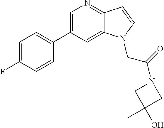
C1=C(C2=CC=C(F)C=C2)C=C2C(=N1)C=CN2CC(=O)N1CC(C)(O)C1
